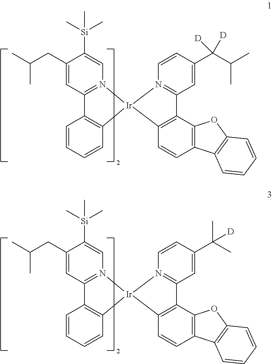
C1(CC(C)C)=CC2=N(C=C1[Si](C)(C)C)[Ir]1(C3=C2C=CC=C3)N2=C(C=C(C(C(C)C)([D])[D])C=C2)C2=C1C=CC1=C2OC2=C1C=CC=C2.C1(CC(C)C)=CC2=N(C=C1[Si](C)(C)C)[Ir]1(C3=C2C=CC=C3)N2=C(C=C(C(C)([D])C)C=C2)C2=C1C=CC1=C2OC2=C1C=CC=C2
